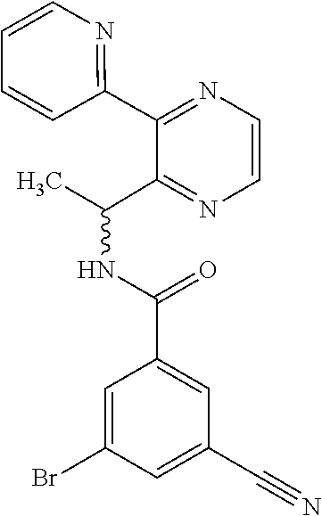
C(NC(C)C1=NC=CN=C1C1=NC=CC=C1)(C1=CC(C#N)=CC(Br)=C1)=O
